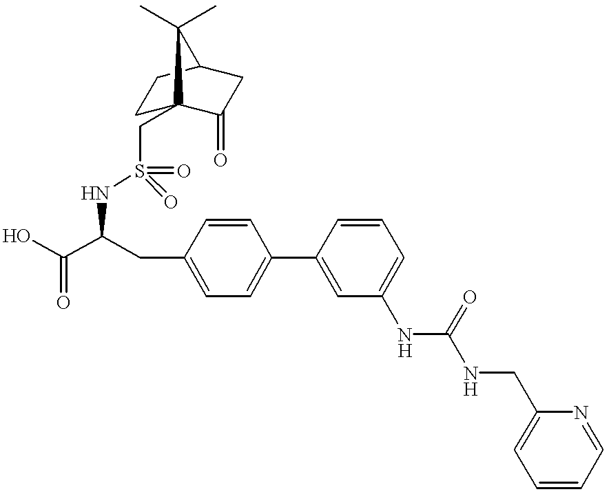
N(C(C(O)=O)CC1=CC=C(C2=CC(NC(=O)NCC3=CC=CC=N3)=CC=C2)C=C1)S(=O)(=O)CC12CCC(CC1=O)C2(C)C
